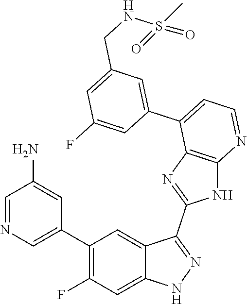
C1=NC=C(C2=C(F)C=C3C(=C2)C(C2=NC4=C(N2)N=CC=C4C2=CC(CNS(=O)(C)=O)=CC(F)=C2)=NN3)C=C1N
